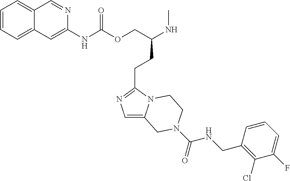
N(C)C(COC(NC1=CC2=CC=CC=C2C=N1)=O)CCC1=NC=C2N1CCN(C(NCC1=C(Cl)C(F)=CC=C1)=O)C2
